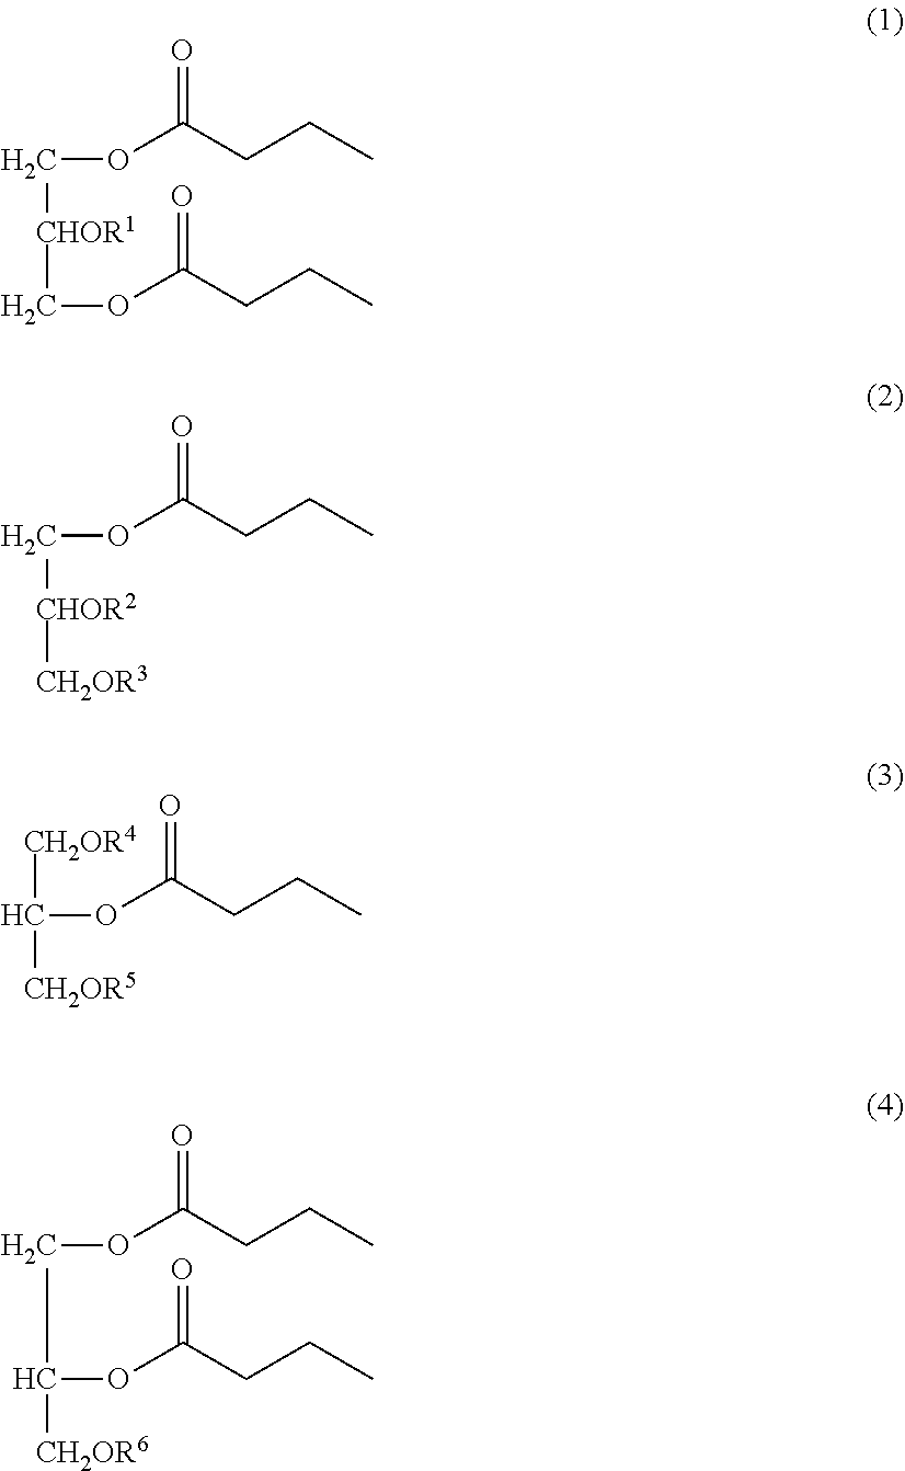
O=C(OC[CHOR1]COC(=O)CCC)CCC.O=C(OC[CHOR2][CH2OR3])CCC.O=C(OC([CH2OR5])[CH2OR4])CCC.O=C(OC([CH2OR6])COC(=O)CCC)CCC
